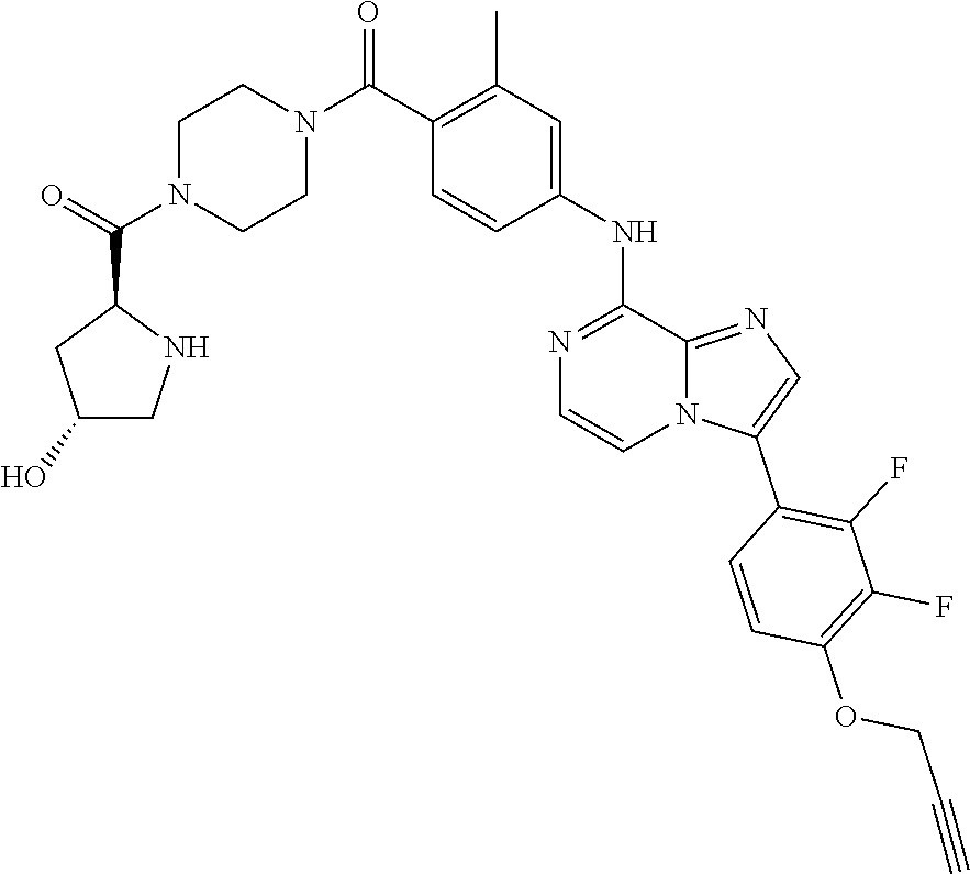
O=C(N1CCN(C(=O)C2CC(O)CN2)CC1)C1=C(C)C=C(NC2=NC=CN3C2=NC=C3C2=C(F)C(F)=C(OCC#C)C=C2)C=C1
